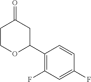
C1COC(C2=C(F)C=C(F)C=C2)CC1=O
